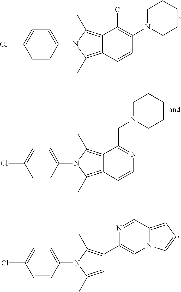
C1(N2C(C)=C3C(=C2C)C=CC(N2CCCCC2)=C3Cl)=CC=C(Cl)C=C1.C1(N2C(C)=C3C(=C2C)C=CN=C3CN2CCCCC2)=CC=C(Cl)C=C1.C1(N2C(C)=C(C3=CN4C(=CC=C4)C=N3)C=C2C)=CC=C(Cl)C=C1
